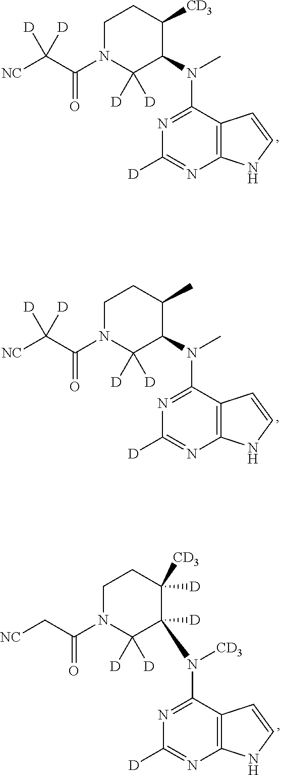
C12=C(C(N(C)C3C([D])([D])N(C(C([NC])([D])[D])=O)CCC3[CD3])=NC([D])=N1)C=CN2.C12=C(C(N(C)C3C([D])([D])N(C(C([NC])([D])[D])=O)CCC3C)=NC([D])=N1)C=CN2.C12=C(C(N([CD3])C3([D])C([D])([D])N(C(C[NC])=O)CCC3([D])[CD3])=NC([D])=N1)C=CN2
